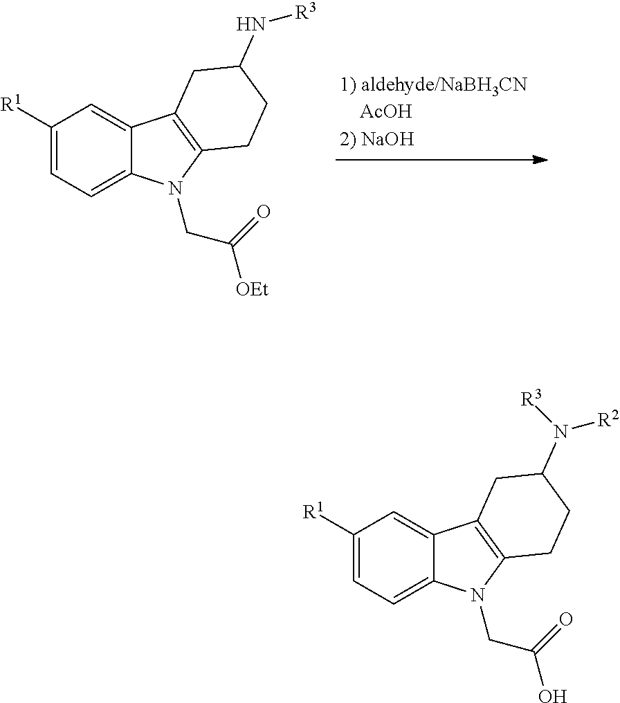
C1([R1])=CC=C2C(=C1)C1=C(N2CC(O)=O)CCC(N([R2])[R3])C1.C1([R1])=CC=C2C(=C1)C1=C(N2CC([OEt])=O)CCC(N[R3])C1
